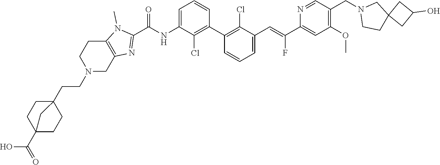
C1(C2=C(Cl)C(C=C(C3=CC(OC)=C(CN4CCC5(C4)CC(O)C5)C=N3)F)=CC=C2)=C(Cl)C(NC(C2=NC3=C(N2C)CCN(CCC24CCC(C(O)=O)(CC2)C4)C3)=O)=CC=C1
